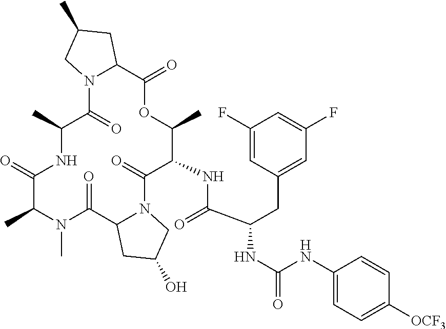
C1(F)=CC(CC(NC(=O)NC2=CC=C([OCF3])C=C2)C(NC2C(C)OC(=O)C3N(C(=O)C(C)NC(=O)C(C)N(C)C(=O)C4N(C2=O)CC(O)C4)CC(C)C3)=O)=CC(F)=C1
